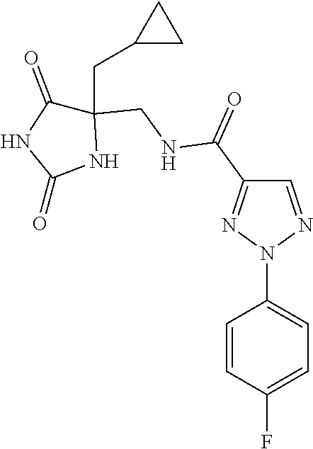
C1=NN(C2=CC=C(F)C=C2)N=C1C(=O)NCC1(CC2CC2)C(=O)NC(=O)N1
